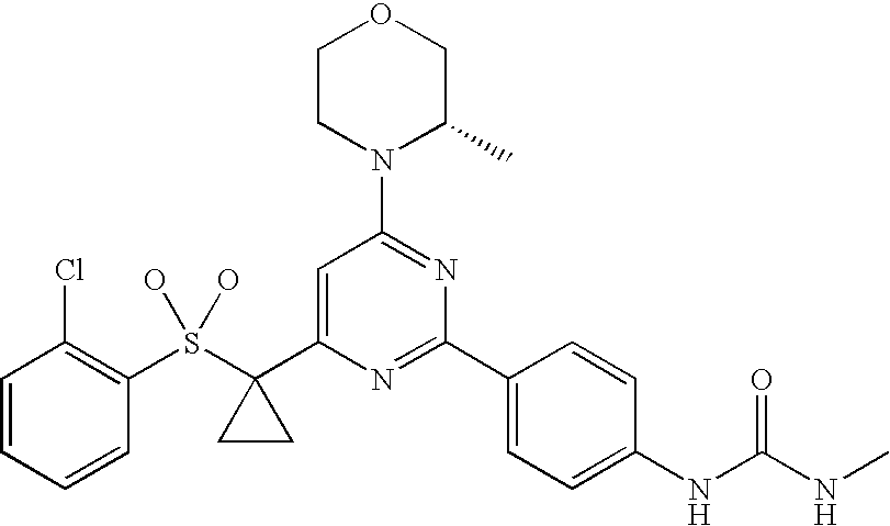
C1CN(C2=NC(C3=CC=C(NC(NC)=O)C=C3)=NC(C3(S(O)(O)C4=C(Cl)C=CC=C4)CC3)=C2)C(C)CO1
